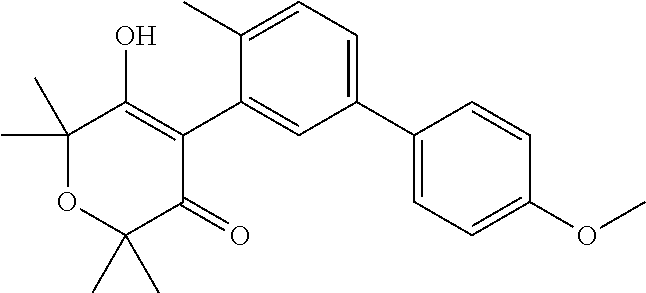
C1(C2=CC=C(C)C(C3=C(O)C(C)(C)OC(C)(C)C3=O)=C2)=CC=C(OC)C=C1
